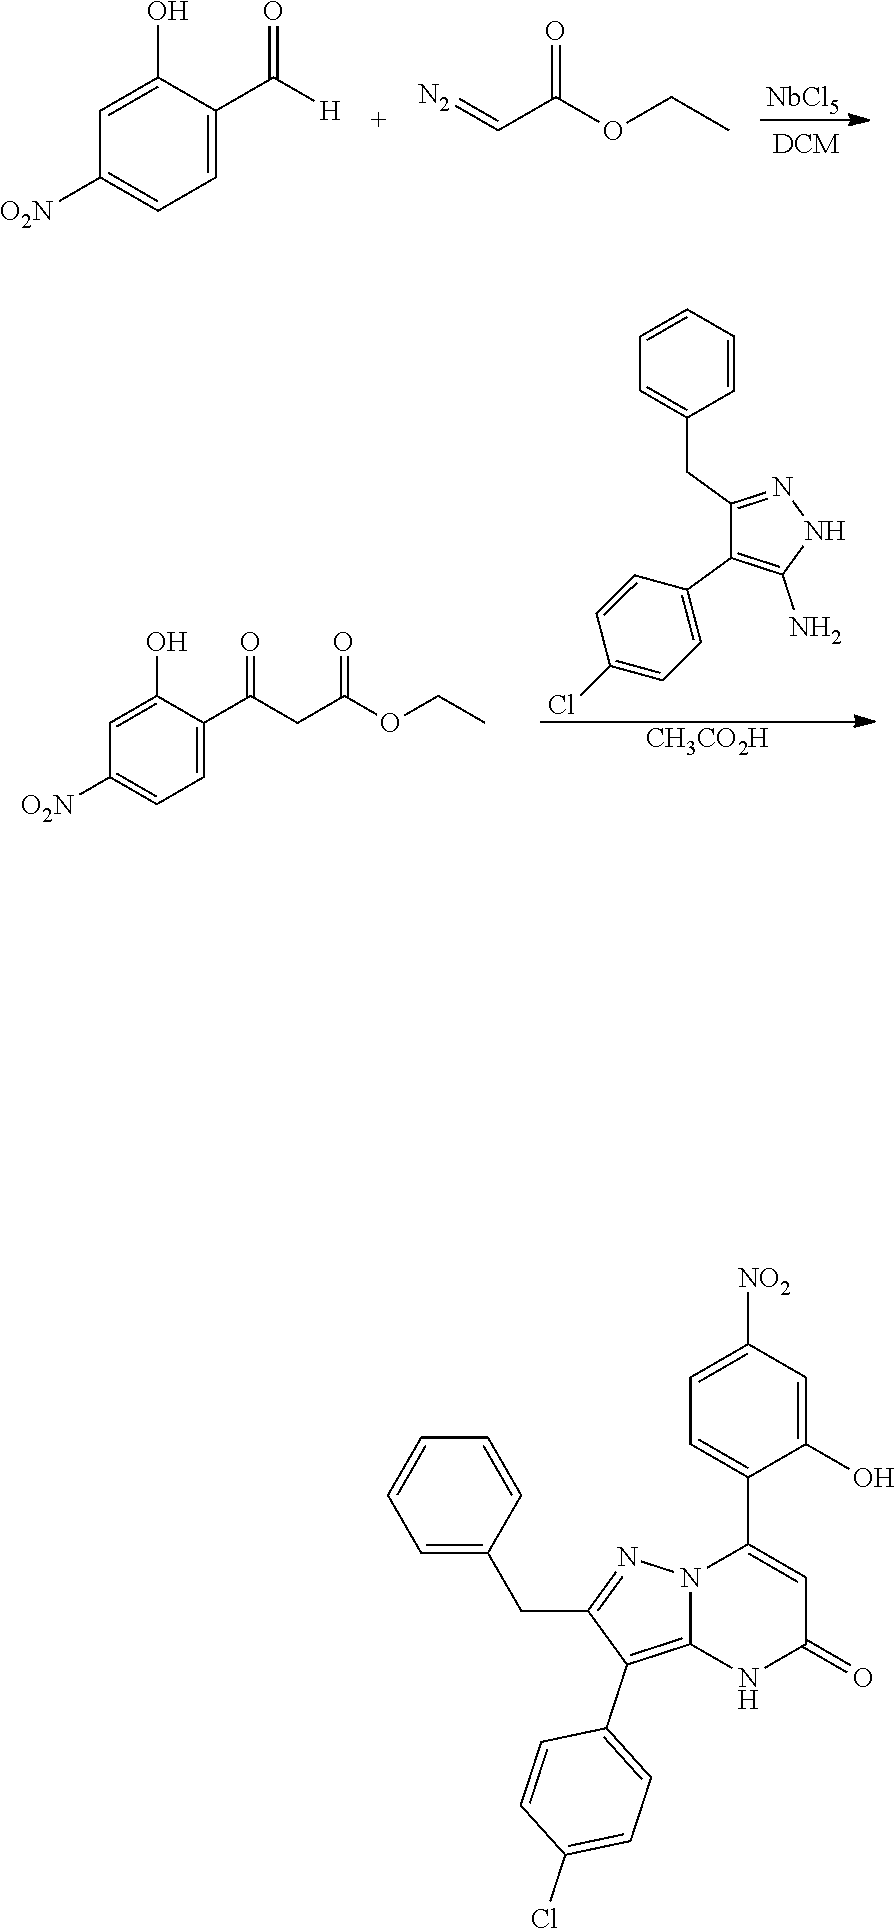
[NbCl5].C1=C(C([H])=O)C(O)=CC([O2N])=C1.[N2]=CC(OCC)=O.C1(CC2=CC=CC=C2)=NNC(N)=C1C1=CC=C(Cl)C=C1.[CH3CO2H].C1=C(C(CC(OCC)=O)=O)C(O)=CC([O2N])=C1.C1(O)=CC([NO2])=CC=C1C1=CC(=O)NC2=C(C3=CC=C(Cl)C=C3)C(CC3=CC=CC=C3)=NN12
